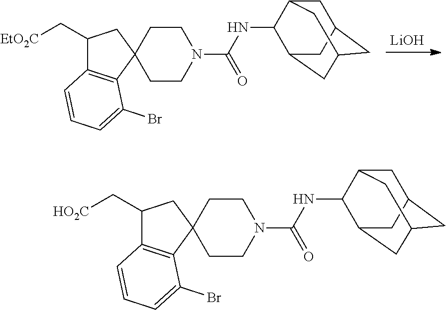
C1(C[EtO2C])C2=C(C3(C1)CCN(C(NC1C4CC5CC(CC1C5)C4)=O)CC3)C(Br)=CC=C2.[LiOH].C1(C[HO2C])C2=C(C3(C1)CCN(C(NC1C4CC5CC(CC1C5)C4)=O)CC3)C(Br)=CC=C2
